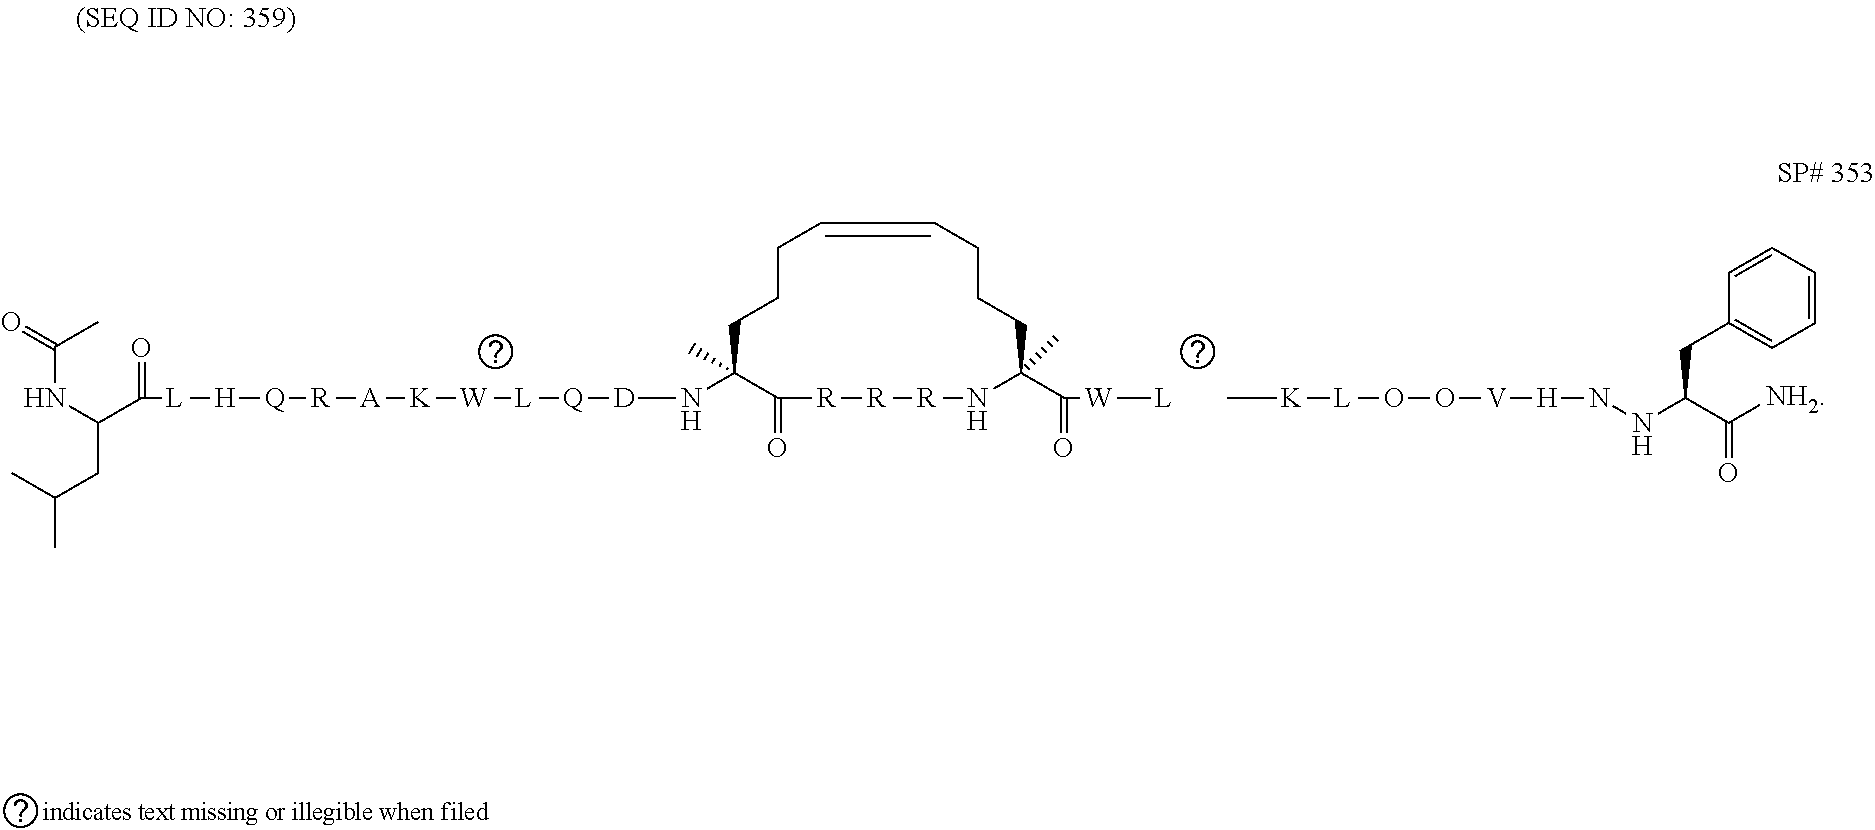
N(C1(C)C(=O)[R][R][R]NC(C(=O)[W][L])(C)CCCC=CCCC1)[D][Q][L][W][K][A][R][Q][H][L]C(C(CC(C)C)NC(C)=O)=O.C[K][L]OO[V][H]NNC(C([NH2])=O)CC1=CC=CC=C1
